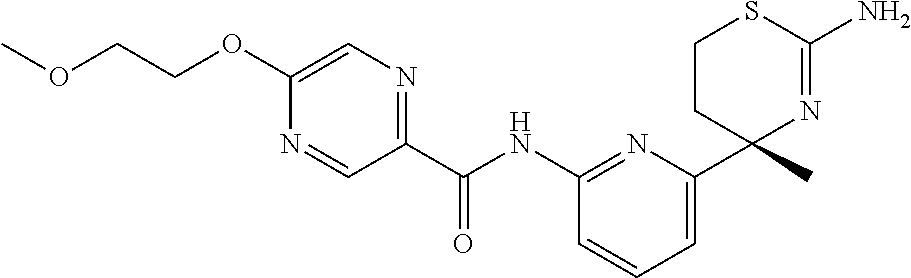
C(NC1=NC(C2(C)N=C(N)SCC2)=CC=C1)(=O)C1=NC=C(OCCOC)N=C1
